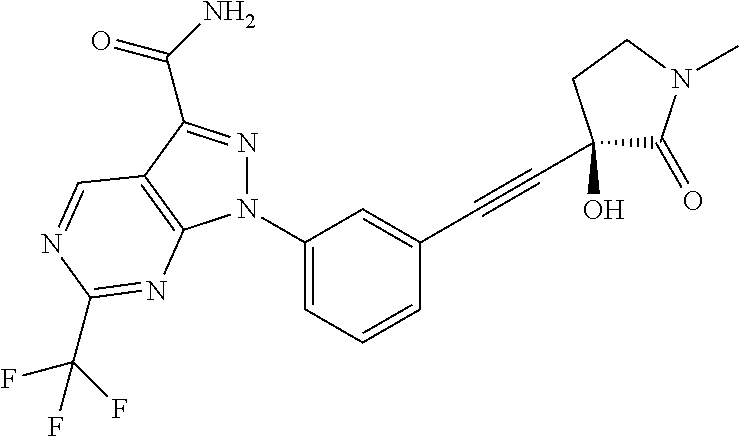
C1(N2N=C(C(=O)N)C3=C2N=C(C(F)(F)F)N=C3)=CC=CC(C#CC2(O)C(=O)N(C)CC2)=C1
